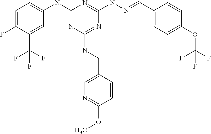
C1=C(F)C(C(F)(F)F)=CC(NC2=NC(NCC3=CN=C(OC)C=C3)=NC(NN=CC3=CC=C(OC(F)(F)F)C=C3)=N2)=C1
